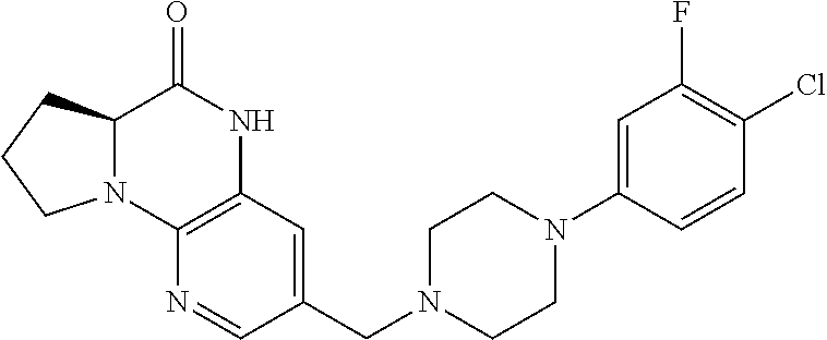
C1=C(N2CCN(CC3=CC4=C(N=C3)N3C(C(=O)N4)CCC3)CC2)C=CC(Cl)=C1F
